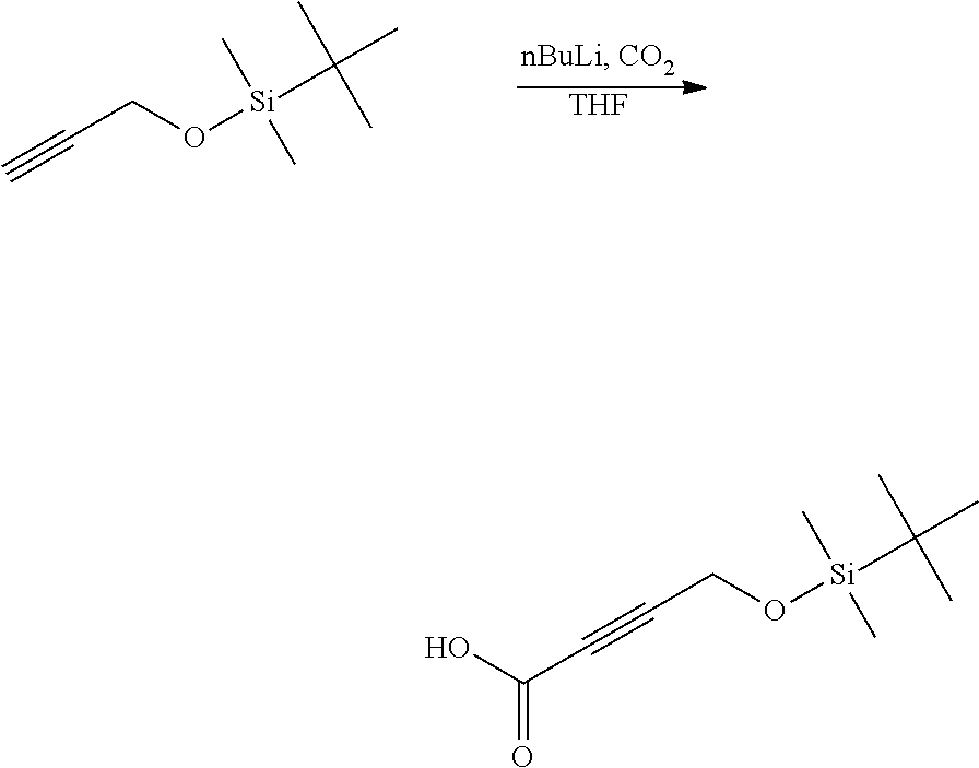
C(CO[Si](C)(C)C(C)(C)C)#C.[THF].C(CO[Si](C)(C)C(C)(C)C)#CC(O)=O
